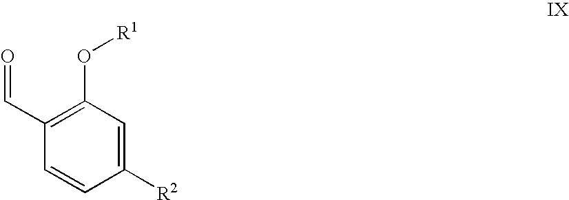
C1(O[R1])=C(C=O)C=CC([R2])=C1
